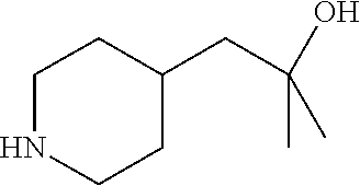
N1CCC(CC(C)(O)C)CC1
